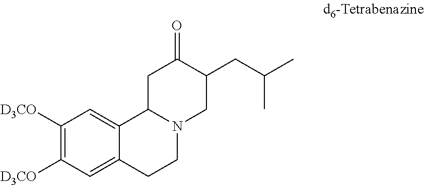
C1([D3CO])=C([D3CO])C=C2C(=C1)C1N(CC2)CC(CC(C)C)C(=O)C1
